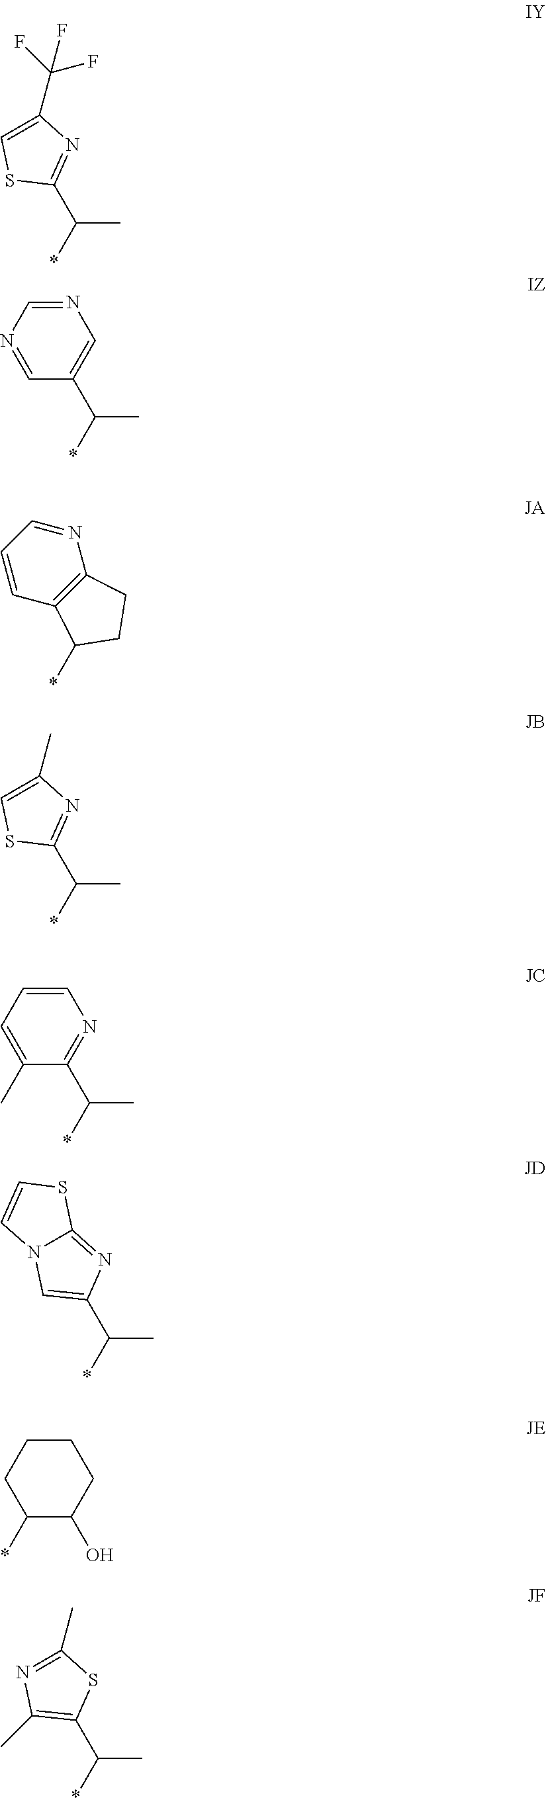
C(C)(C1=C(C)N=C(C)S1)*.C(C)(C1=NC(C(F)(F)F)=CS1)*.N1=CN=CC(C(C)*)=C1.N1=CC=CC2=C1CCC2*.C(C)(C1=NC(C)=CS1)*.C1=CC=C(C)C(C(C)*)=N1.C(C)(C1=CN2C(=N1)SC=C2)*.C1CCC(*)C(O)C1
